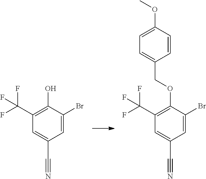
C1(C(F)(F)F)=C(O)C(Br)=CC(C#N)=C1.C1(C(F)(F)F)=C(OCC2=CC=C(OC)C=C2)C(Br)=CC(C#N)=C1
